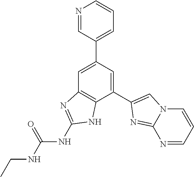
C1=C(C2=CC=CN=C2)C=C(C2=CN3C=CC=NC3=N2)C2=C1N=C(NC(NCC)=O)N2
